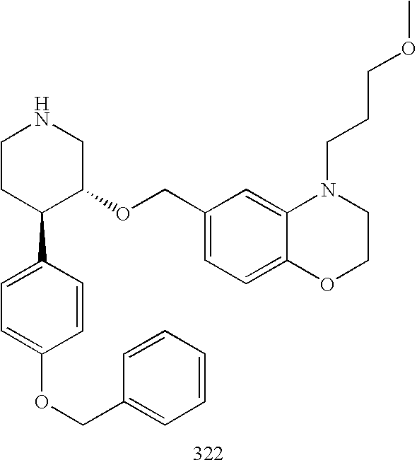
C1CC(C2=CC=C(OCC3=CC=CC=C3)C=C2)C(OCC2=CC=C3C(=C2)N(CCCOC)CCO3)CN1
